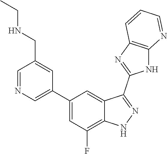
C1=NC=C(C2=CC(F)=C3C(=C2)C(C2=NC4=C(N2)N=CC=C4)=NN3)C=C1CNCC
